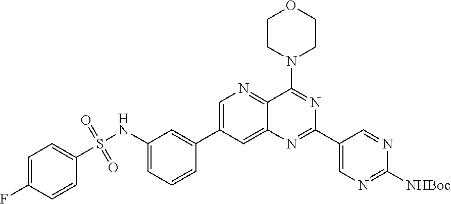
C1=C(C2=CC(NS(C3=CC=C(F)C=C3)(=O)=O)=CC=C2)C=C2C(=N1)C(N1CCOCC1)=NC(C1=CN=C([NHBoc])N=C1)=N2
